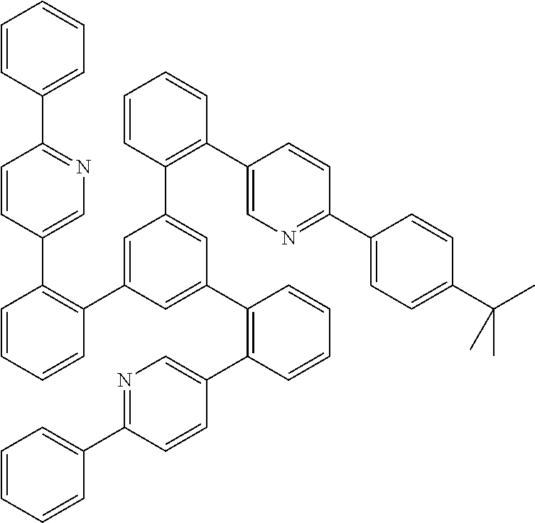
C1=CC(C2=NC=C(C3=C(C4=CC(C5=C(C6=CN=C(C7=CC=C(C(C)(C)C)C=C7)C=C6)C=CC=C5)=CC(C5=C(C6=CN=C(C7=CC=CC=C7)C=C6)C=CC=C5)=C4)C=CC=C3)C=C2)=CC=C1
